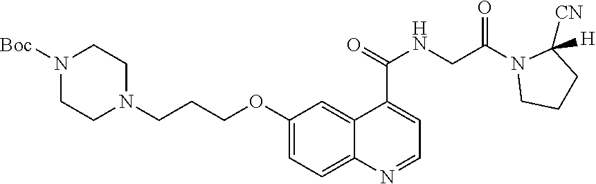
C1(OCCCN2CCN([Boc])CC2)=CC=C2C(=C1)C(C(=O)NCC(N1CCCC1([H])[CN])=O)=CC=N2
